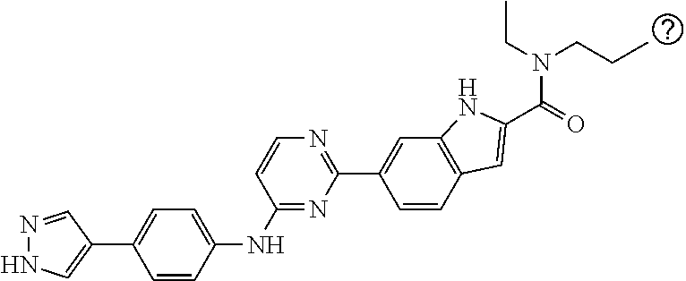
C1=C(NC2=NC(C3=CC4=C(C=C3)C=C(C(N(CCC)CC)=O)N4)=NC=C2)C=CC(C2=CNN=C2)=C1
